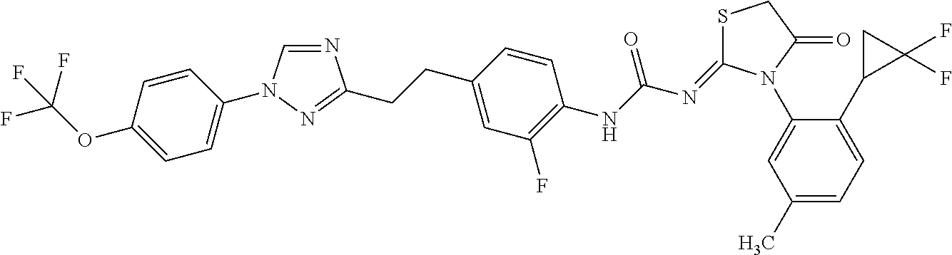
N1=CN(C2=CC=C(OC(F)(F)F)C=C2)N=C1CCC1=CC(F)=C(NC(N=C2SCC(=O)N2C2=CC(C)=CC=C2C2C(F)(F)C2)=O)C=C1
